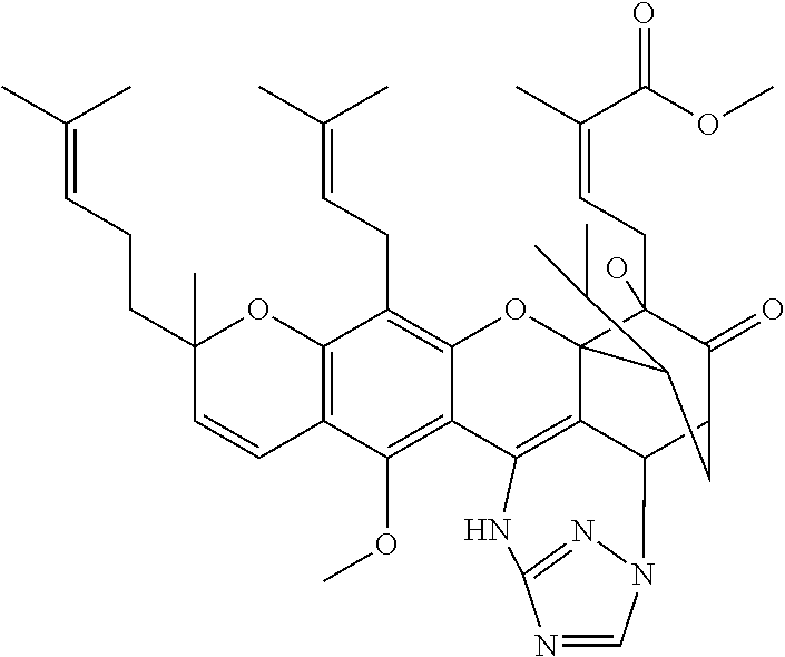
C12=C(C(OC)=C3C(=C1CC=C(C)C)OC14C(CC=C(C)C(OC)=O)(O)C(=O)C(CC1C(C)C)C1C4=C3NC3=NN1C=N3)C=CC(CCC=C(C)C)(C)O2
